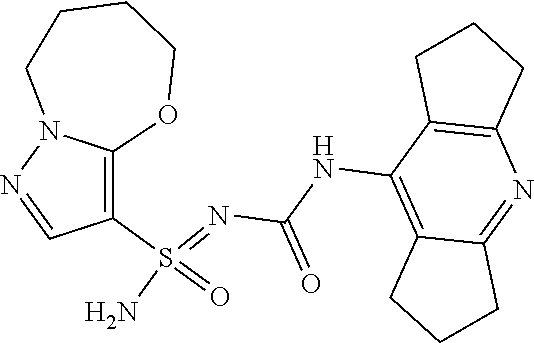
C(NC1=C2C(=NC3=C1CCC3)CCC2)(N=S(N)(=O)C1=C2N(N=C1)CCCCO2)=O
